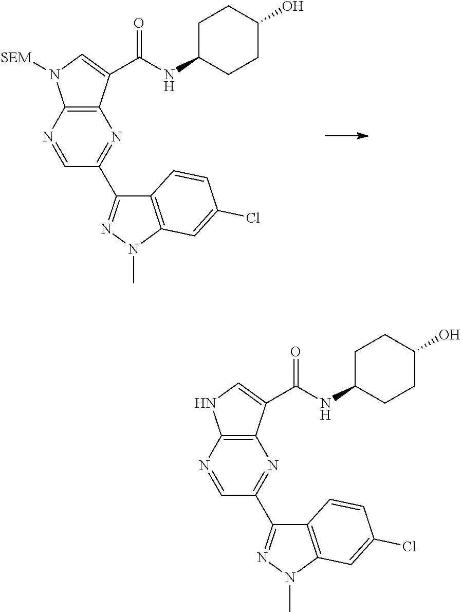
N1=CC(C2=NN(C)C3=C2C=CC(Cl)=C3)=NC2=C1NC=C2C(NC1CCC(O)CC1)=O.N1=CC(C2=NN(C)C3=C2C=CC(Cl)=C3)=NC2=C1N([SEM])C=C2C(NC1CCC(O)CC1)=O
